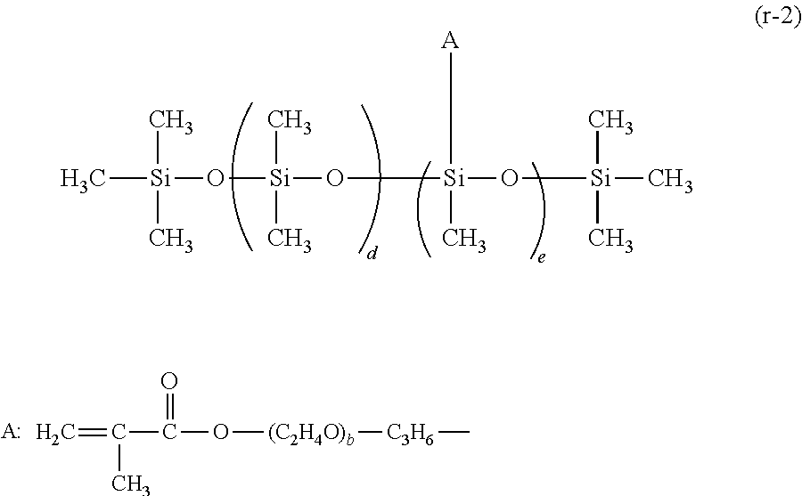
C=C(C(O[(C2H4O)b][C3H6]C)=O)C.[A:].C[Si](O[Si](O[Si](O[Si](C)(C)C)(C)[A])(C)C)(C)C
